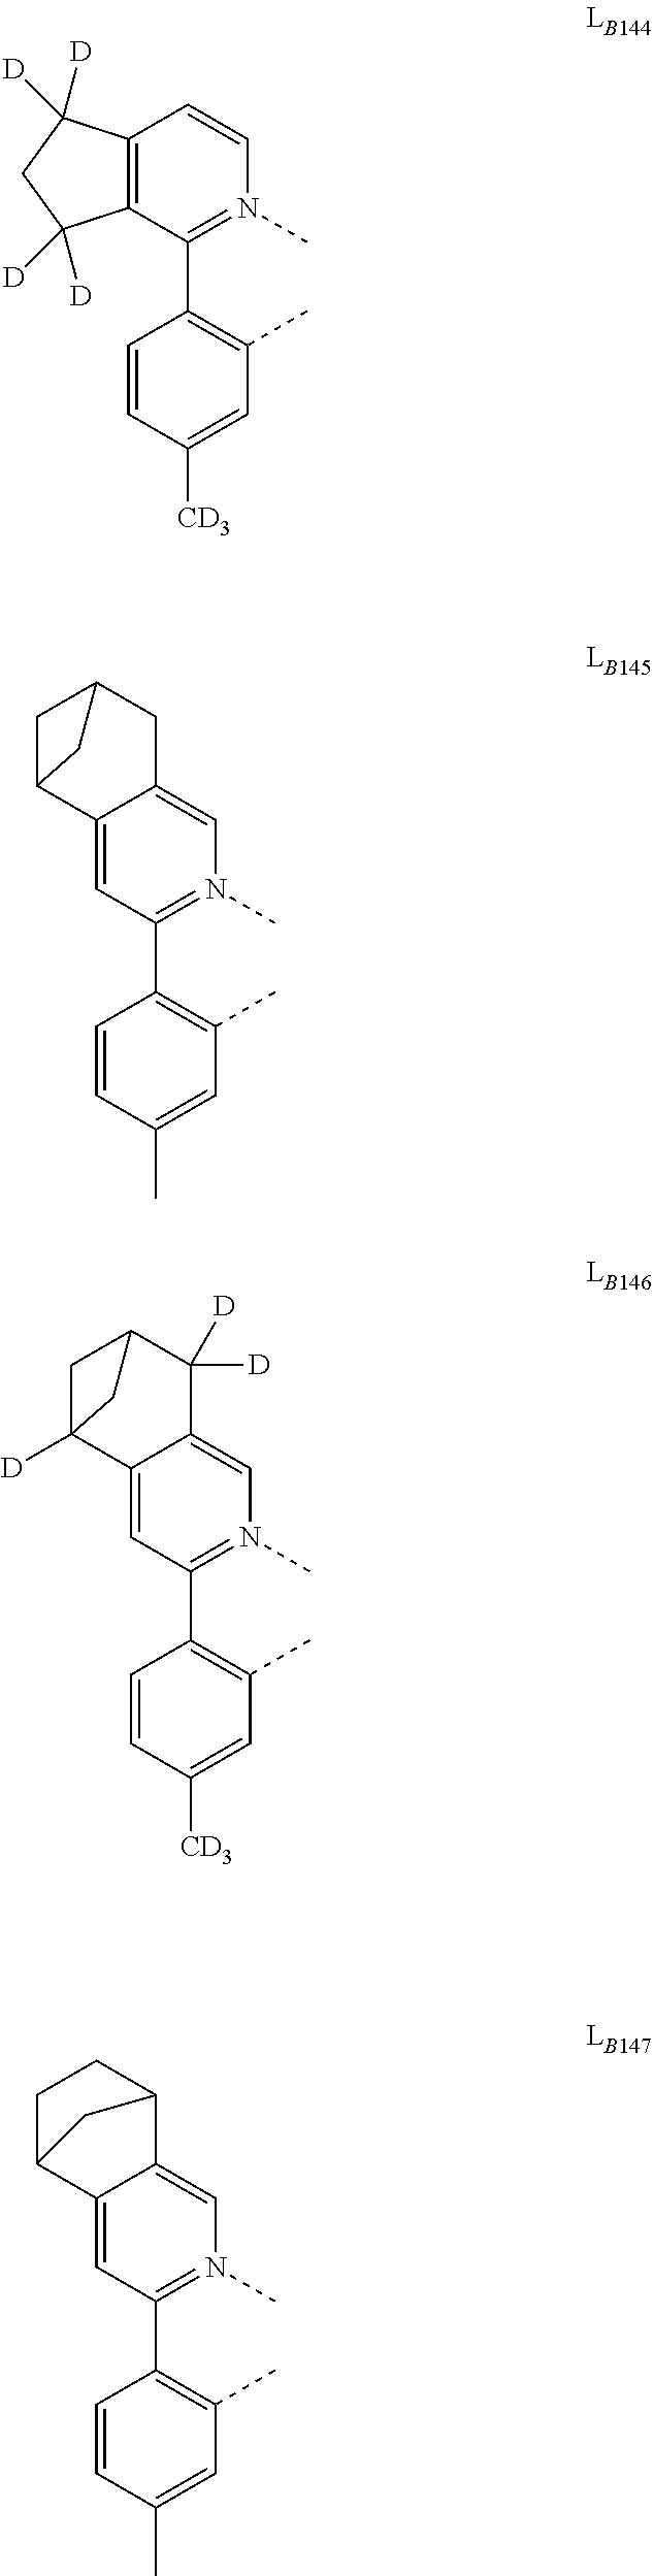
C12=C(C(C3=C(C)C=C([CD3])C=C3)=N(C)C=C1)C([D])([D])CC2([D])[D].C12=CC(C3=C(C)C=C(C)C=C3)=N(C)C=C1CC1CC2C1.C12=CC(C3=C(C)C=C([CD3])C=C3)=N(C)C=C1C([D])([D])C1CC2([D])C1.C12=CC(C3=C(C)C=C(C)C=C3)=N(C)C=C1C1CCC2C1
